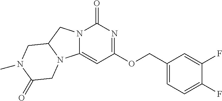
C1(F)=CC=C(COC2=NC(=O)N3C(=C2)N2C(C3)CN(C)C(=O)C2)C=C1F
